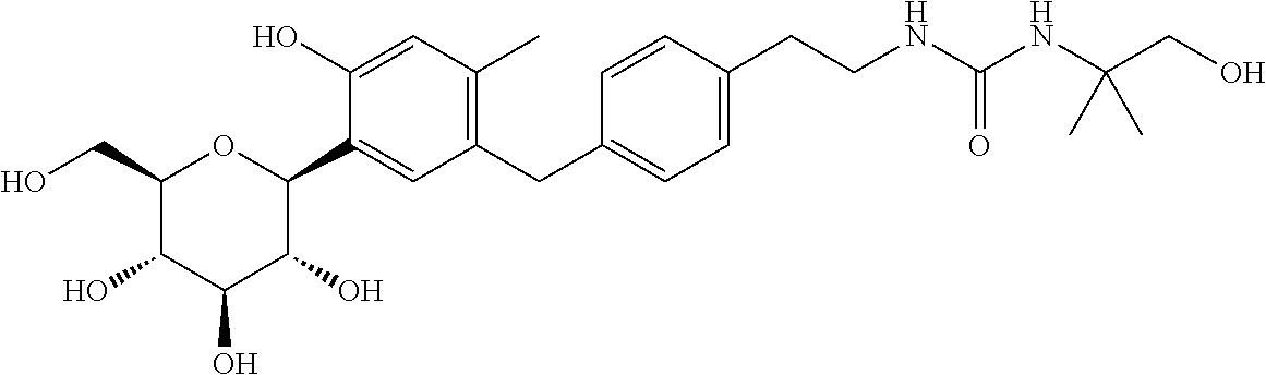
C1(CO)C(O)C(O)C(O)C(C2=CC(CC3=CC=C(CCNC(NC(CO)(C)C)=O)C=C3)=C(C)C=C2O)O1
